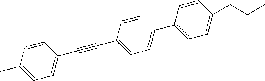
C1=CC(C)=CC=C1C#CC1=CC=C(C2=CC=C(CCC)C=C2)C=C1
